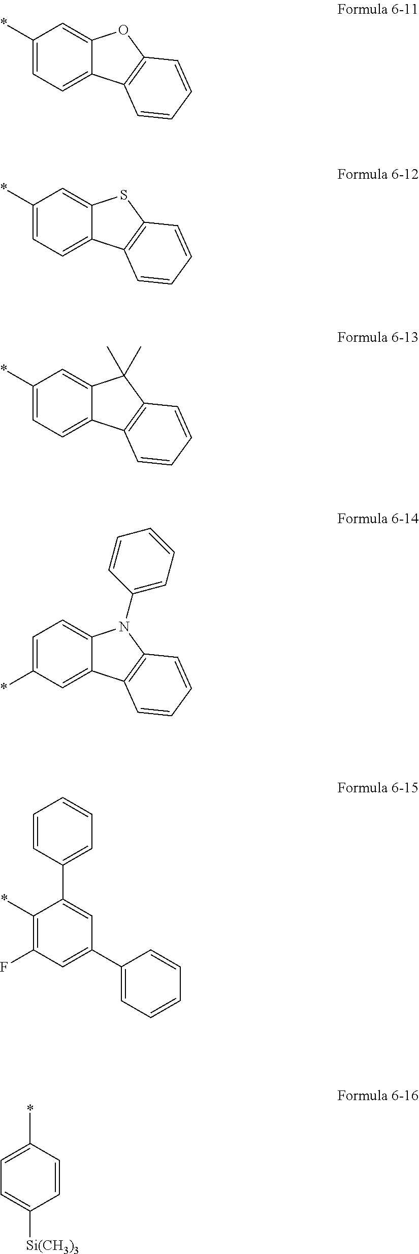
C12=CC(*)=CC=C1C1=C(O2)C=CC=C1.C12=CC(*)=CC=C1C1=C(S2)C=CC=C1.C12=CC(*)=CC=C1C1=C(C2(C)C)C=CC=C1.C12=CC=C(*)C=C1C1=C(N2C2=CC=CC=C2)C=CC=C1.C1=C(C2=CC=CC=C2)C(*)=C(F)C=C1C1=CC=CC=C1.C1=CC([Si(CH3)3])=CC=C1*
